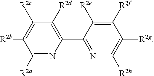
C1([R2c])=C([R2b])C([R2a])=NC(C2=NC([R2h])=C([R2g])C([R2f])=C2[R2e])=C1[R2d]
